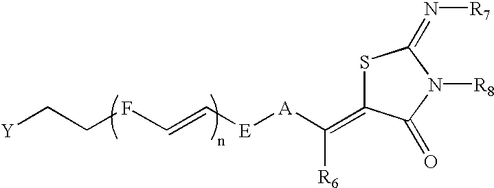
S1C(=C([A][E]C=CFCC[Y])[R6])C(=O)N([R8])C1=N[R7]
